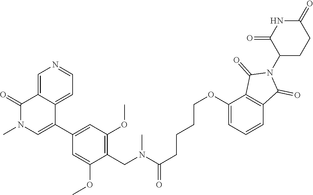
CN(CC1=C(OC)C=C(C2=CN(C)C(=O)C3=CN=CC=C23)C=C1OC)C(=O)CCCCOC1=CC=CC2=C1C(=O)N(C1C(=O)NC(=O)CC1)C2=O
